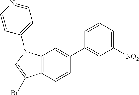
C12=C(N(C3=CC=NC=C3)C=C1Br)C=C(C1=CC([NO2])=CC=C1)C=C2
